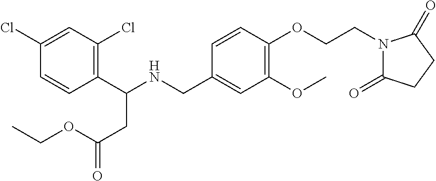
C1(C(NCC2=CC(OC)=C(OCCN3C(=O)CCC3=O)C=C2)CC(=O)OCC)=C(Cl)C=C(Cl)C=C1
